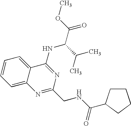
C1=CC=C2C(=C1)C(NC(C(C)C)C(=O)OC)=NC(CNC(=O)C1CCCC1)=N2
